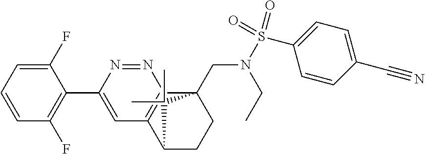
C1(F)=CC=CC(F)=C1C1=CC2=C(N=N1)C1(CN(S(C3=CC=C(C#N)C=C3)(=O)=O)CC)CCC2C1(C)C
